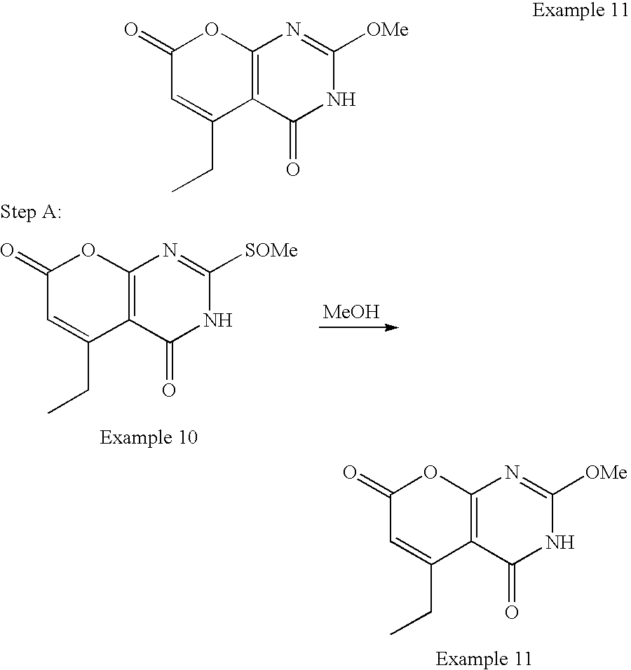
C12=C(C(=O)NC([SOMe])=N1)C(CC)=CC(=O)O2.[MeOH].C12=C(OC(=O)C=C1CC)N=C([OMe])NC2=O.C12=C(C(=O)NC([OMe])=N1)C(CC)=CC(=O)O2
